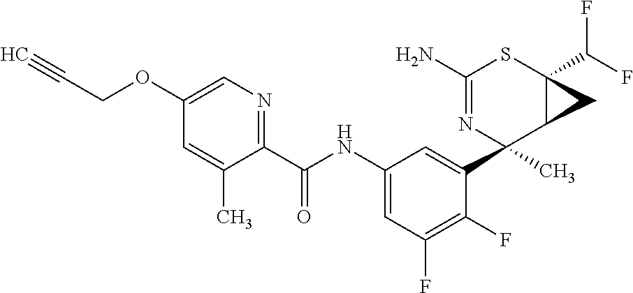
C1(N)=NC(C2=CC(NC(C3=NC=C(OCC#C)C=C3C)=O)=CC(F)=C2F)(C)C2C(C(F)F)(S1)C2
